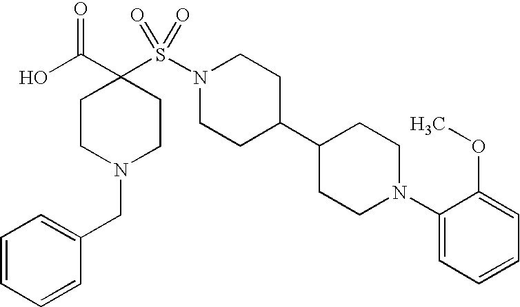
N1(S(C2(C(O)=O)CCN(CC3=CC=CC=C3)CC2)(=O)=O)CCC(C2CCN(C3=CC=CC=C3OC)CC2)CC1
